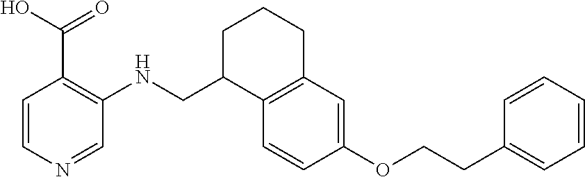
C1(CCOC2=CC3=C(C=C2)C(CNC2=C(C(O)=O)C=CN=C2)CCC3)=CC=CC=C1
